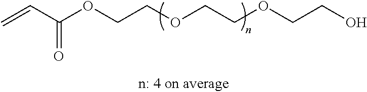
C=CC(OCCOCCOCCO)=O
